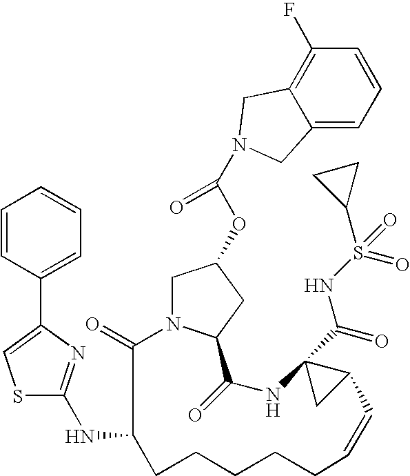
C1N2C(=O)C(NC3=NC(C4=CC=CC=C4)=CS3)CCCCCC=CC3C(C(=O)NS(C4CC4)(=O)=O)(NC(=O)C2CC1OC(N1CC2=C(F)C=CC=C2C1)=O)C3
